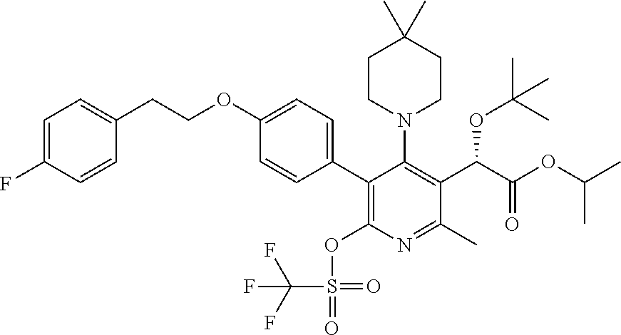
C1(OCCC2=CC=C(F)C=C2)=CC=C(C2=C(OS(=O)(=O)C(F)(F)F)N=C(C)C(C(C(OC(C)C)=O)OC(C)(C)C)=C2N2CCC(C)(C)CC2)C=C1
